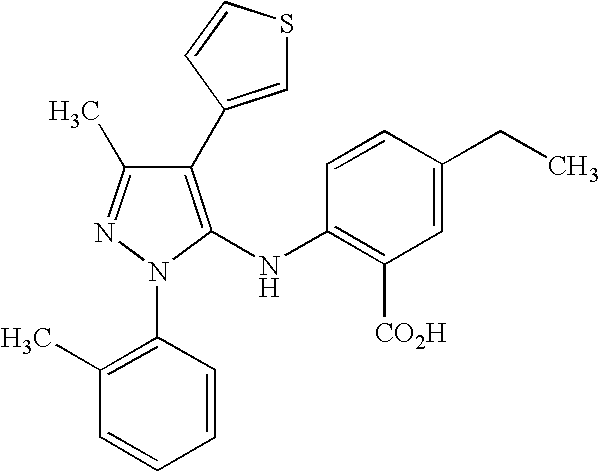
C1(C2=CSC=C2)=C(NC2=C([CO2H])C=C(CC)C=C2)N(C2=C(C)C=CC=C2)N=C1C
